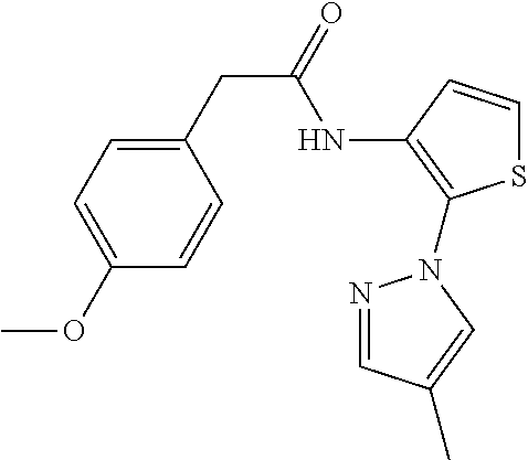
C1(CC(=O)NC2=C(N3N=CC(C)=C3)SC=C2)=CC=C(OC)C=C1
